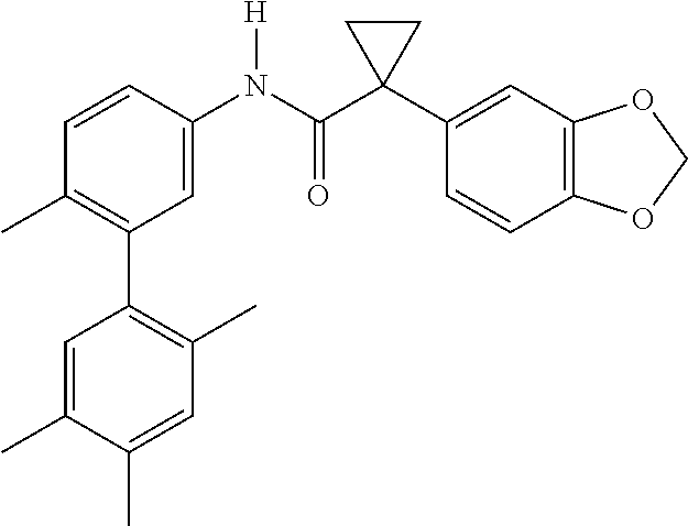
C1=C(N(C(C2(C3=CC4=C(C=C3)OCO4)CC2)=O)[H])C=CC(C)=C1C1=C(C)C=C(C)C(C)=C1
